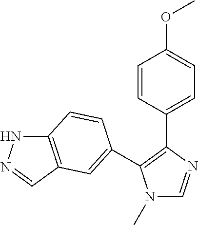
N1(C)C=NC(C2=CC=C(OC)C=C2)=C1C1=CC2=C(NN=C2)C=C1
